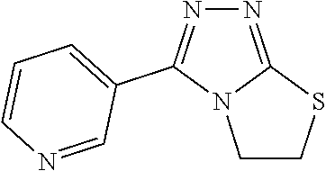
N1=C2N(C(C3=CC=CN=C3)=N1)CCS2
